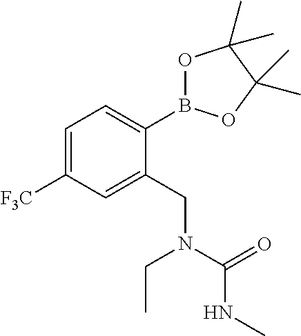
C1=C([F3C])C=C(CN(C(=O)NC)CC)C(B2OC(C)(C)C(C)(C)O2)=C1
